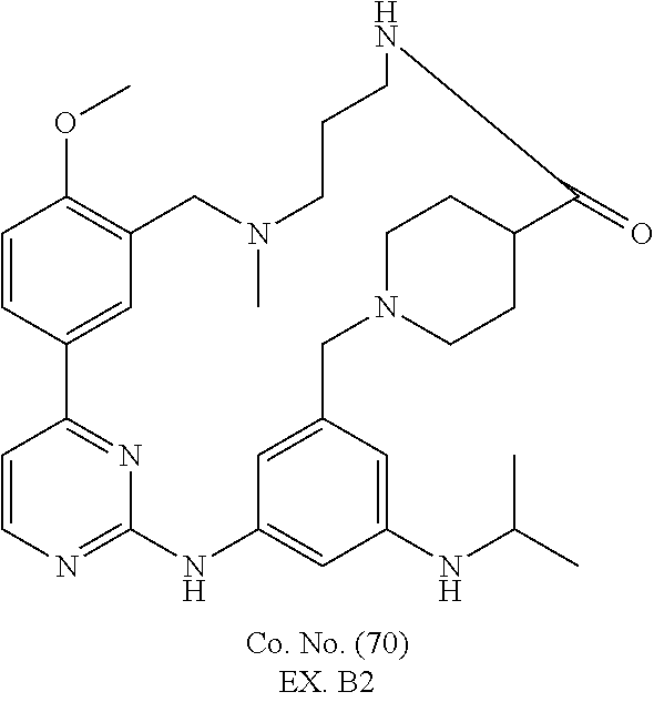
C1=CC2=NC(=N1)NC1=CC(NC(C)C)=CC(=C1)CN1CCC(CC1)C(=O)NCCCN(C)CC1=C(OC)C=CC2=C1
